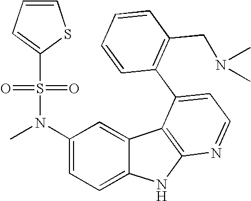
C1(N(C)S(=O)(=O)C2=CC=CS2)=CC=C2C(=C1)C1=C(N2)N=CC=C1C1=C(CN(C)C)C=CC=C1
